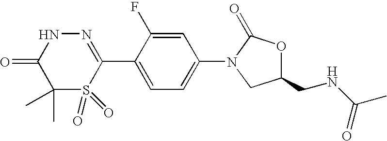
N1=C(C2=CC=C(N3CC(CNC(C)=O)OC3=O)C=C2F)S(=O)(=O)C(C)(C)C(=O)N1
